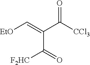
[EtO]C=C(C(=O)[F2HC])C([CCl3])=O
